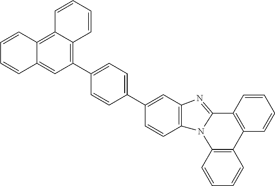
C1=CC2=C(C=C1)N1C(=NC3=C1C=CC(C1=CC=C(C4=C5C(=C6C(=C4)C=CC=C6)C=CC=C5)C=C1)=C3)C1=C2C=CC=C1
